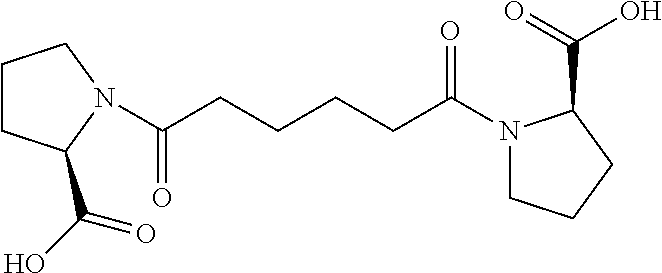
C1CC(C(O)=O)N(C(CCCCC(N2CCCC2C(=O)O)=O)=O)C1
